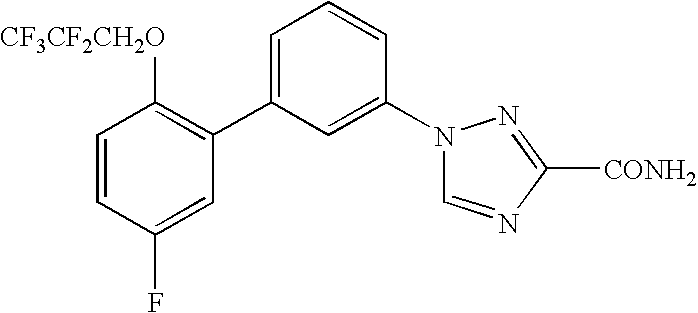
C1=CC(F)=CC(C2=CC=CC(N3C=NC([CONH2])=N3)=C2)=C1[CF3CF2CH2O]
